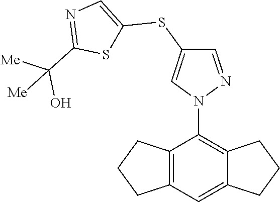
N1(C2=C3C(=CC4=C2CCC4)CCC3)N=CC(SC2=CN=C(C([Me])(O)[Me])S2)=C1
